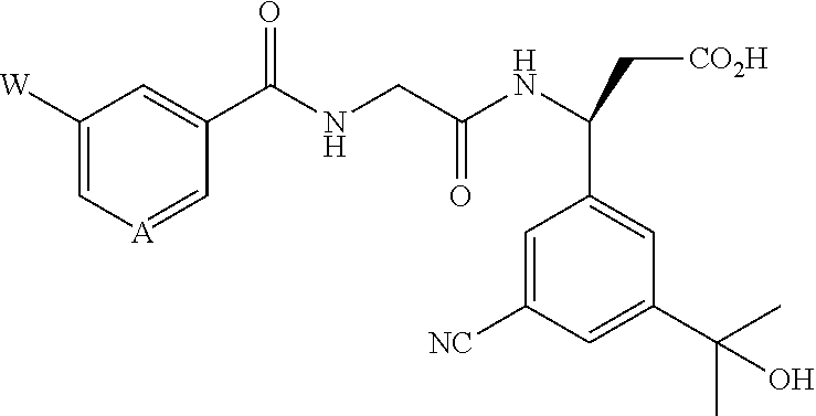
C1([W])=C[A]=CC(C(NCC(NC(C[CO2H])C2=CC(C(C)(C)O)=CC([CN])=C2)=O)=O)=C1
